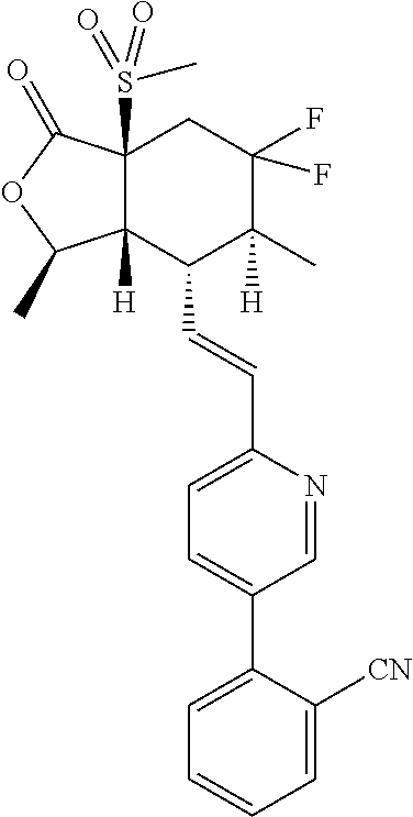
C1=C([CN])C(C2=CC=C(C=CC3C4([H])C(S(=O)(=O)C)(CC(F)(F)C3(C)[H])C(=O)OC4C)N=C2)=CC=C1
